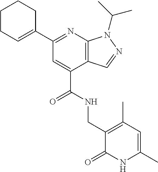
C(C1=CC(C2=CCCCC2)=NC2=C1C=NN2C(C)C)(NCC1=C(C)C=C(C)NC1=O)=O
